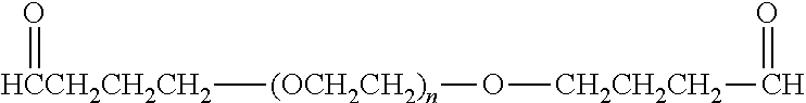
[(OCH2CH2)n](O[CH2CH2CH2]C=O)[HCCH2CH2CH2]=O
